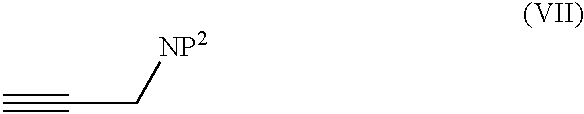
C#CC[NP2]
